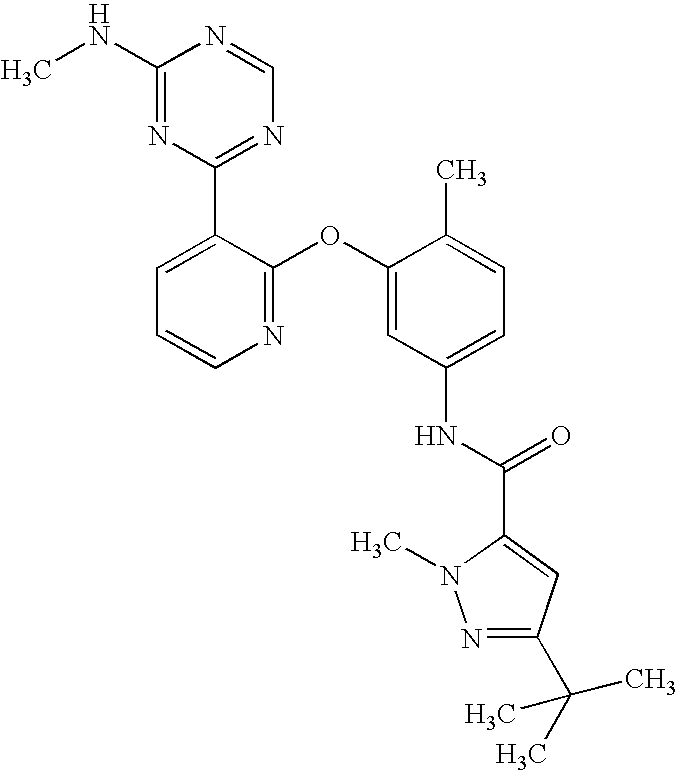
C1(NC)=NC(C2=CC=CN=C2OC2=CC(NC(=O)C3=CC(C(C)(C)C)=NN3C)=CC=C2C)=NC=N1
